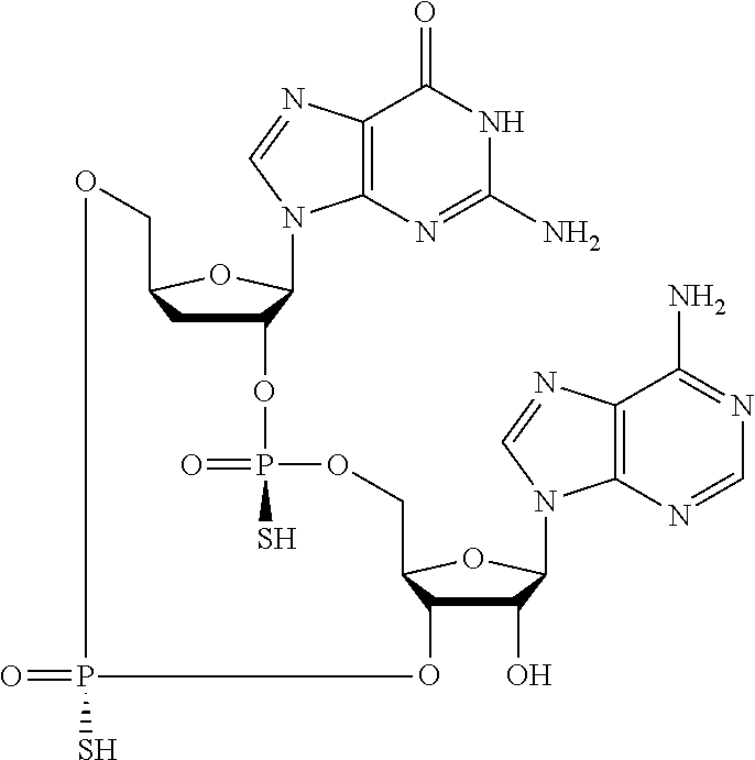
C12=C(N=C(N)NC1=O)N(C1C(OP(=O)(S)OCC3C(O)C(O)C(N4C5=C(C(N)=NC=N5)N=C4)O3)CC(CO)O1)C=N2.O=PS
